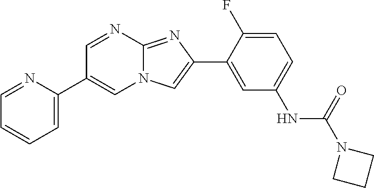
C1=NC2=NC(C3=CC(NC(N4CCC4)=O)=CC=C3F)=CN2C=C1C1=CC=CC=N1
